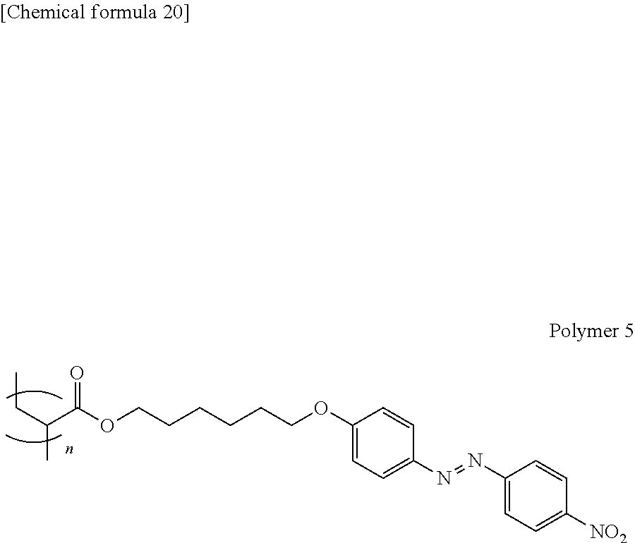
C(C(C)C(OCCCCCCOC1=CC=C(N=NC2=CC=C([NO2])C=C2)C=C1)=O)C
